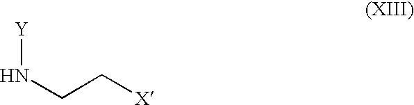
C(C[X])N[Y]
